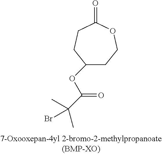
C1(OC(C(C)(Br)C)=O)CCOC(=O)CC1
